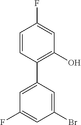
C1=CC(C2=CC(F)=CC(Br)=C2)=C(O)C=C1F
